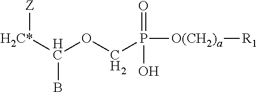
[Z][H2C*]C(B)OCP([O(CH2)a][R1])(O)=O
